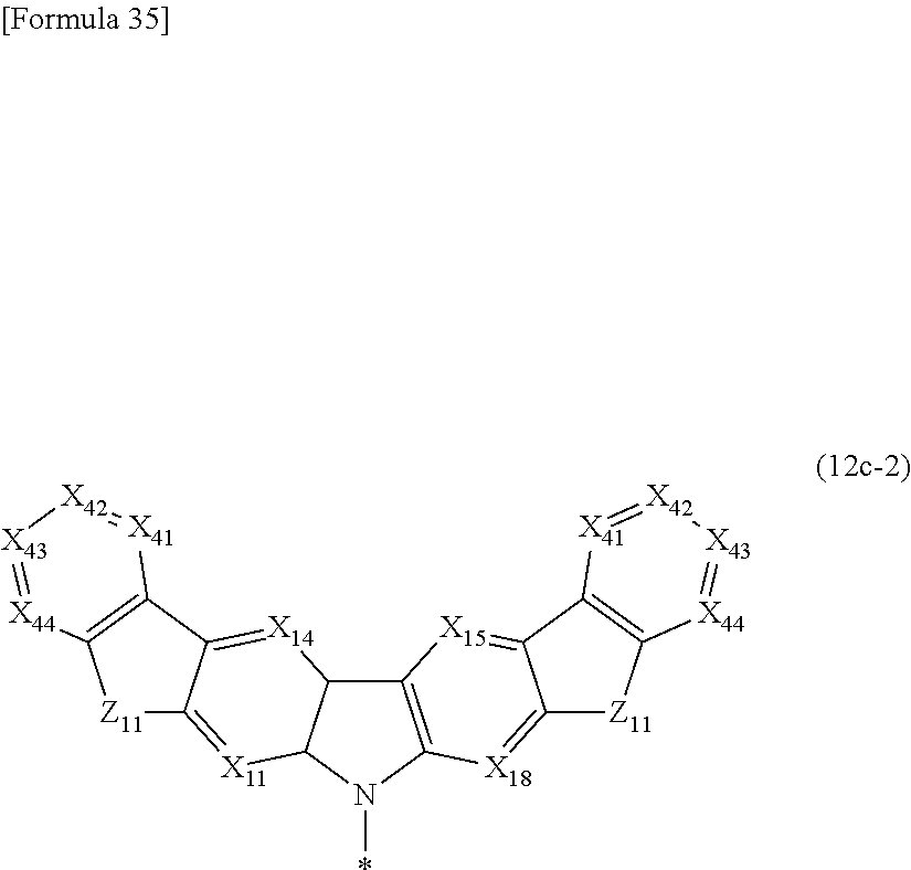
C12=C(N(*)C3C1[X14]=C1C(=[X11]3)[Z11]C3=C1[X41]=[X42][X43]=[X44]3)[X18]=C1C(=[X15]2)C2=C([Z11]1)[X44]=[X43][X42]=[X41]2
